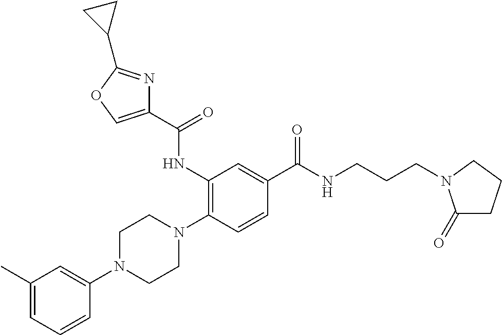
N1(C2=CC(C)=CC=C2)CCN(C2=C(NC(C3=COC(C4CC4)=N3)=O)C=C(C(NCCCN3C(=O)CCC3)=O)C=C2)CC1
